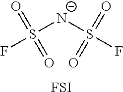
[N-](S(F)(=O)=O)S(F)(=O)=O.[FSI]
